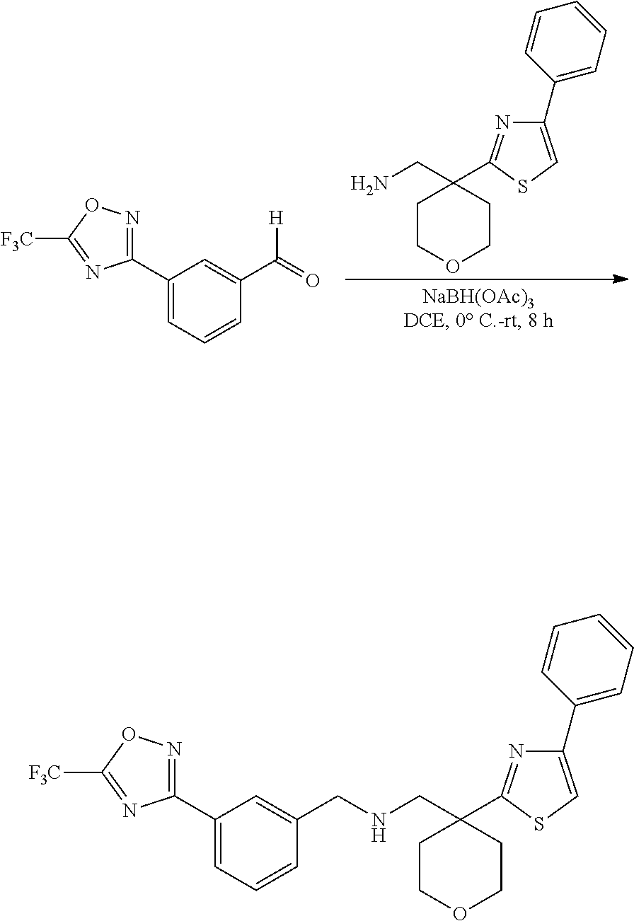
C1(C2=NOC([F3C])=N2)=CC=CC(C(=O)[H])=C1.C1COCCC1(C1=NC(C2=CC=CC=C2)=CS1)CN.C1(C2=NOC([F3C])=N2)=CC=CC(CNCC2(C3=NC(C4=CC=CC=C4)=CS3)CCOCC2)=C1
